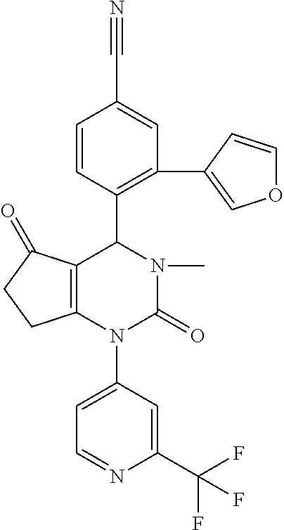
C12=C(N(C3=CC=NC(C(F)(F)F)=C3)C(=O)N(C)C1C1=C(C3=COC=C3)C=C(C#N)C=C1)CCC2=O
